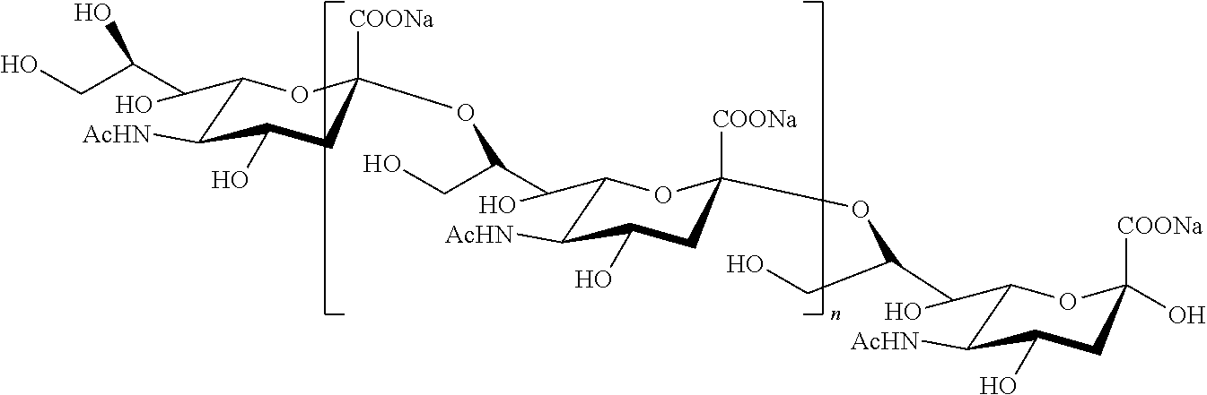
C1(C(O)C(CO)O)C([AcHN])C(O)CC([COONa])(OC(C(C2C([AcHN])C(O)CC([COONa])(OC(C(C3C([AcHN])C(O)CC([COONa])(O)O3)O)CO)O2)O)CO)O1
